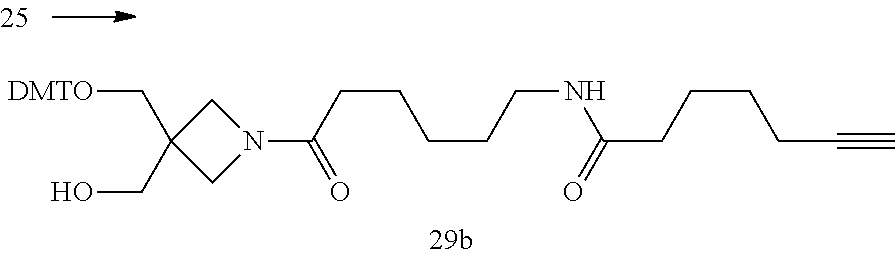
C1C(CO)(C[DMTO])CN1C(=O)CCCCCNC(CCCCC#C)=O
